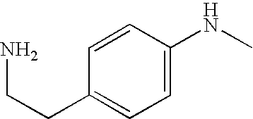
C1=CC(CCN)=CC=C1NC
